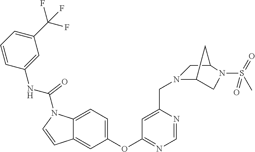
C1(CN2C3CN(S(=O)(C)=O)C(C2)C3)=CC(OC2=CC=C3C(=C2)C=CN3C(NC2=CC(C(F)(F)F)=CC=C2)=O)=NC=N1
